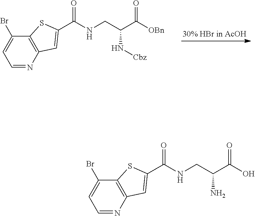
C12=C(N=CC=C1Br)C=C(C(=O)NCC(C([OBn])=O)N[Cbz])S2.C12=C(N=CC=C1Br)C=C(C(=O)NCC(C(O)=O)N)S2
